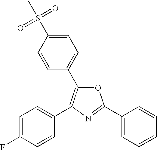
O1C(C2=CC=C(S(C)(=O)=O)C=C2)=C(C2=CC=C(F)C=C2)N=C1C1=CC=CC=C1
